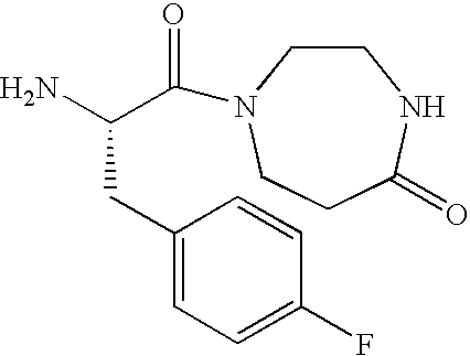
NC(C(=O)N1CCNC(=O)CC1)CC1=CC=C(F)C=C1
